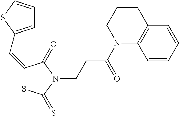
C1=C(C=C2SC(=S)N(CCC(=O)N3C4=C(CCC3)C=CC=C4)C2=O)SC=C1
